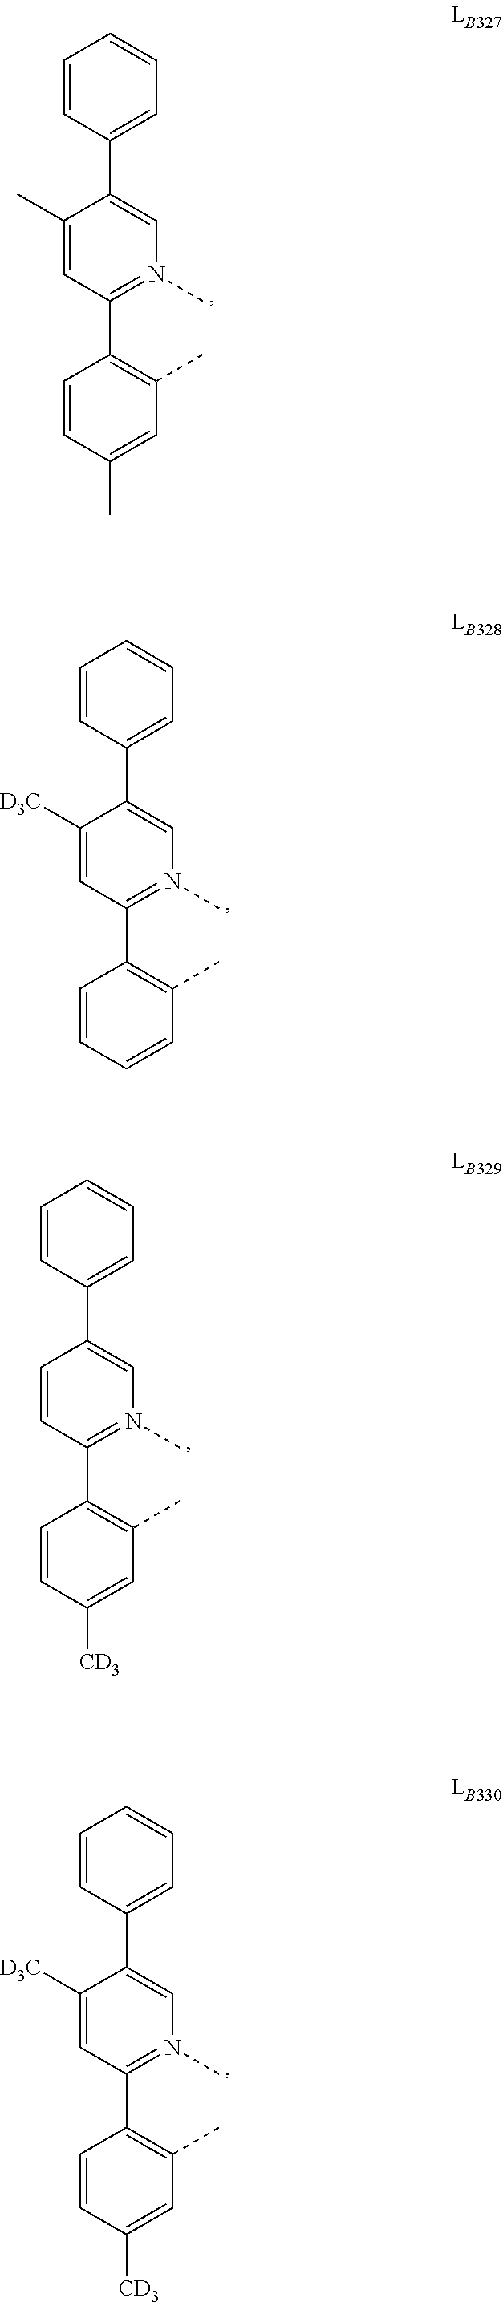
C1=CC(C2=N(C)C=C(C3=CC=CC=C3)C(C)=C2)=C(C)C=C1C.C1=CC(C2=N(C)C=C(C3=CC=CC=C3)C([D3C])=C2)=C(C)C=C1.C1=CC(C2=N(C)C=C(C3=CC=CC=C3)C=C2)=C(C)C=C1[CD3].C1=CC(C2=N(C)C=C(C3=CC=CC=C3)C([D3C])=C2)=C(C)C=C1[CD3]
